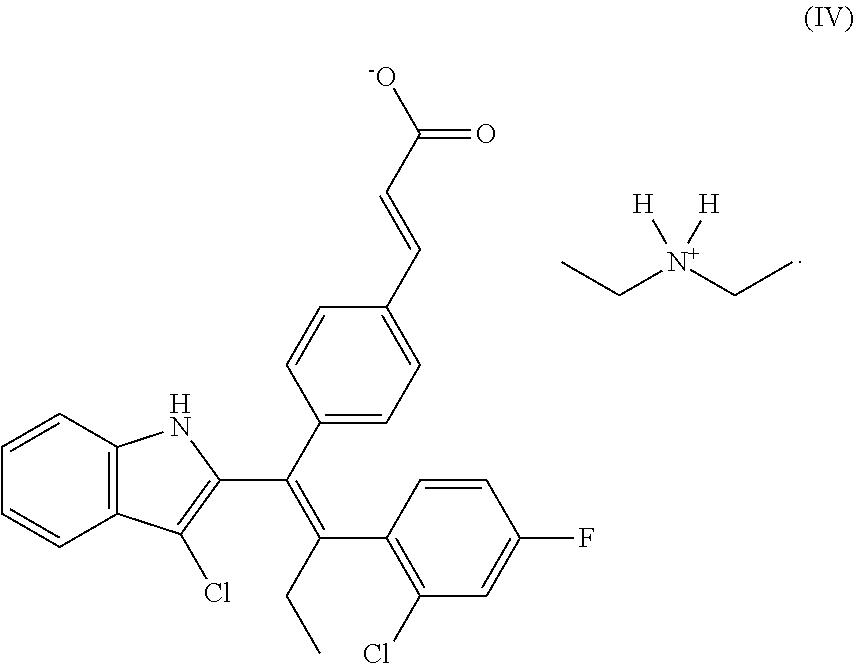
C1(C(=C(C2=CC=C(C=CC([-O])=O)C=C2)C2=C(Cl)C3=C(C=CC=C3)N2)CC)=C(Cl)C=C(F)C=C1.[H][N+]([H])(CC)CC
